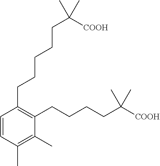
C1=CC(CCCCCC(C)(C)[COOH])=C(CCCCC(C)(C)[COOH])C(C)=C1C
